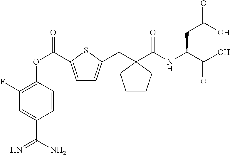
C1(F)=C(OC(=O)C2=CC=C(CC3(C(NC(CC(=O)O)C(=O)O)=O)CCCC3)S2)C=CC(C(N)=N)=C1
